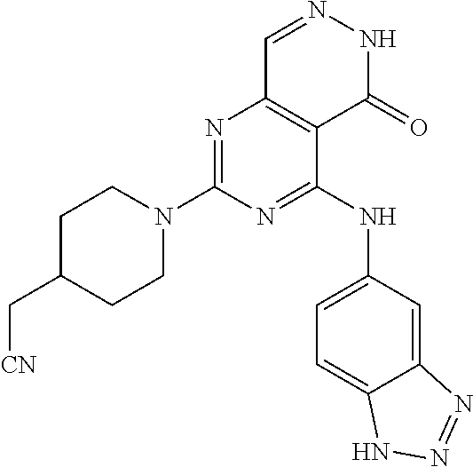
N1=C(N2CCC(C[CN])CC2)N=C(NC2=CC=C3C(=C2)N=NN3)C2=C1C=NNC2=O
